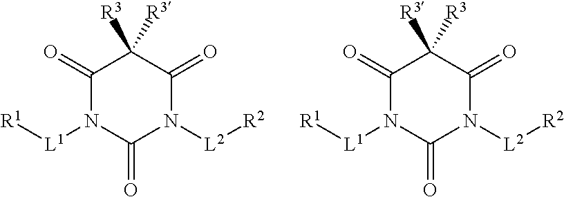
C1(=O)N([L1][R1])C(=O)N([L2][R2])C(=O)C1([R3])[R3].C1(=O)N([L1][R1])C(=O)N([L2][R2])C(=O)C1([R3])[R3]
